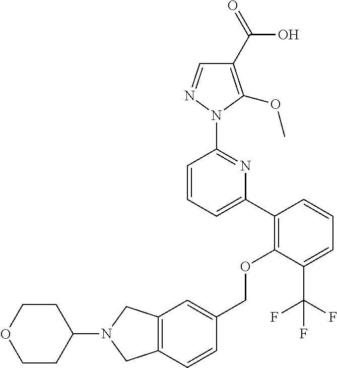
C1(C2=C(OCC3=CC4=C(C=C3)CN(C3CCOCC3)C4)C(C(F)(F)F)=CC=C2)=CC=CC(N2N=CC(C(=O)O)=C2OC)=N1
